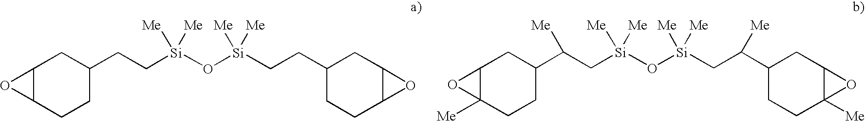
C12C(CCC(CC[Si](O[Si](CCC3CCC4C(C3)O4)([Me])[Me])([Me])[Me])C1)O2.C12C([Me])(CCC(C(C[Si](O[Si](CC(C3CCC4([Me])C(C3)O4)[Me])([Me])[Me])([Me])[Me])[Me])C1)O2
